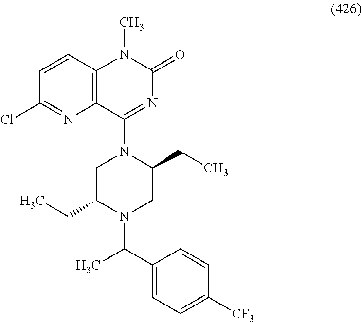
CC(N1C(CC)CN(C2=NC(=O)N(C)C3=C2N=C(Cl)C=C3)C(CC)C1)C1=CC=C([CF3])C=C1
